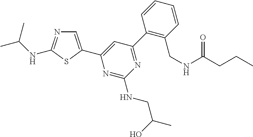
C1=C(C2=CC(C3=C(CNC(CCC)=O)C=CC=C3)=NC(NCC(C)O)=N2)SC(NC(C)C)=N1
